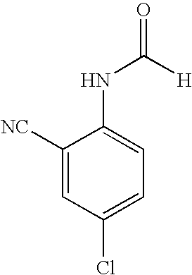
C1([NC])=CC(Cl)=CC=C1NC([H])=O
